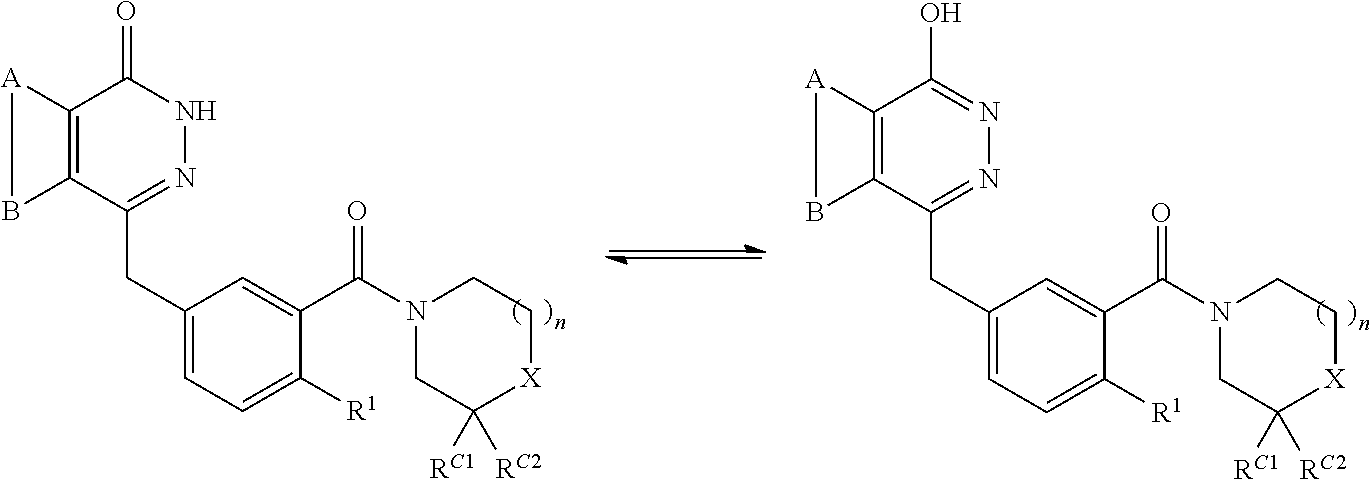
C12=C(C(CC3=CC=C([R1])C(C(N4CC([RC1])([RC2])[X]CC4)=O)=C3)=NN=C1O)B[A]2.C12=C(C(CC3=CC=C([R1])C(C(N4CC([RC1])([RC2])[X]CC4)=O)=C3)=NNC1=O)B[A]2
